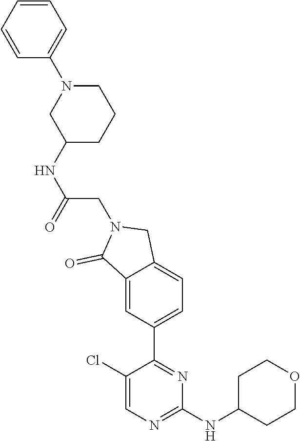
C1(NC(CN2C(=O)C3=CC(C4=NC(NC5CCOCC5)=NC=C4Cl)=CC=C3C2)=O)CCCN(C2=CC=CC=C2)C1
